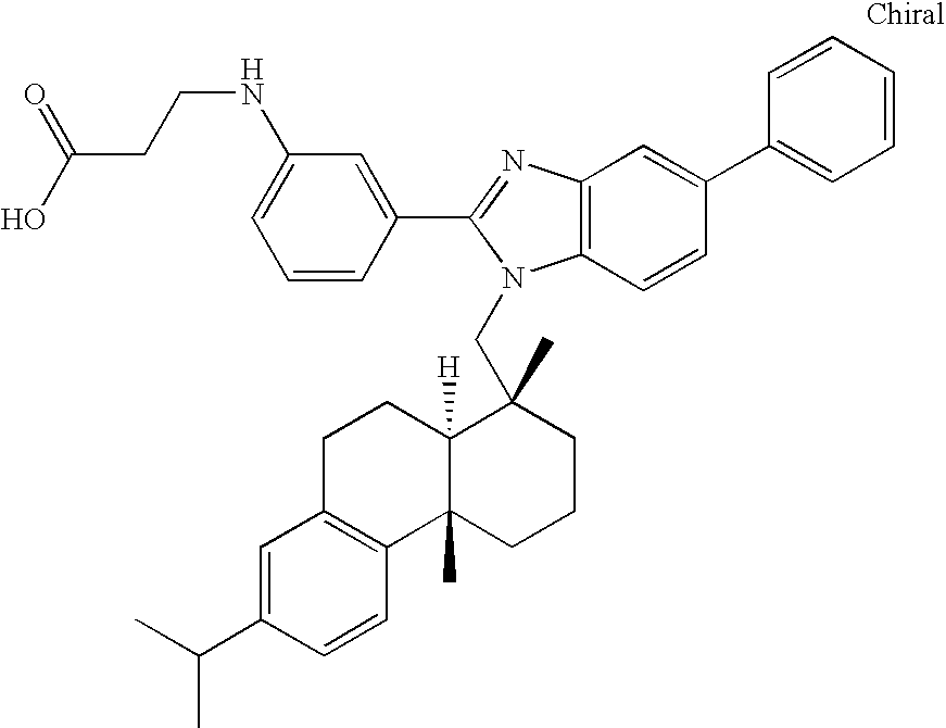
C1=CC(C2=NC3=C(N2CC2(C)C4([H])C(C)(CCC2)C2=C(CC4)C=C(C(C)C)C=C2)C=CC(C2=CC=CC=C2)=C3)=CC(NCCC(O)=O)=C1
